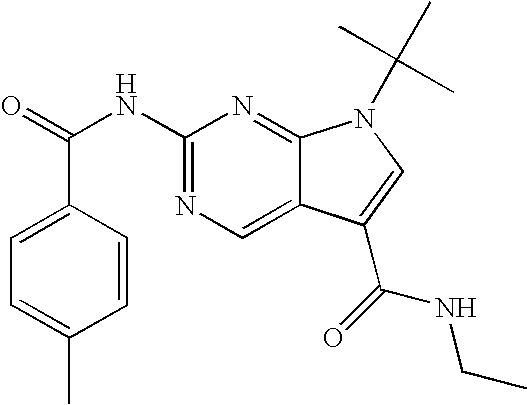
C1=CC(C(=O)NC2=NC=C3C(=N2)N(C(C)(C)C)C=C3C(NCC)=O)=CC=C1C
